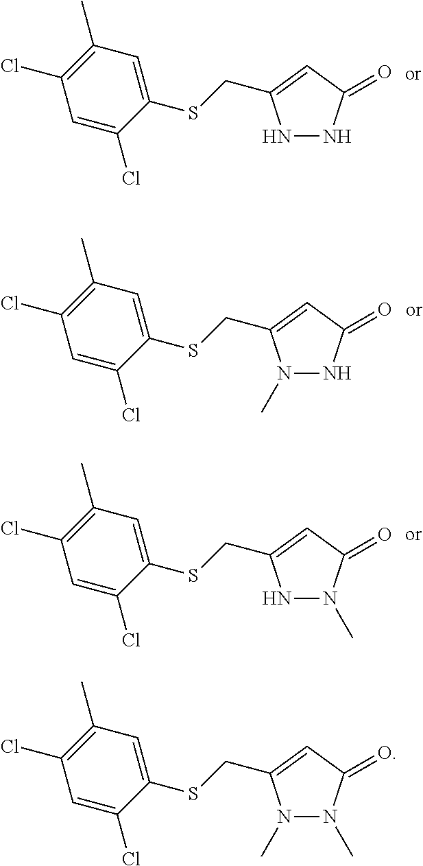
N1NC(=O)C=C1CSC1=CC(C)=C(Cl)C=C1Cl.N1(C)NC(=O)C=C1CSC1=CC(C)=C(Cl)C=C1Cl.N1(C)N(C)C(=O)C=C1CSC1=CC(C)=C(Cl)C=C1Cl.N1N(C)C(=O)C=C1CSC1=CC(C)=C(Cl)C=C1Cl
